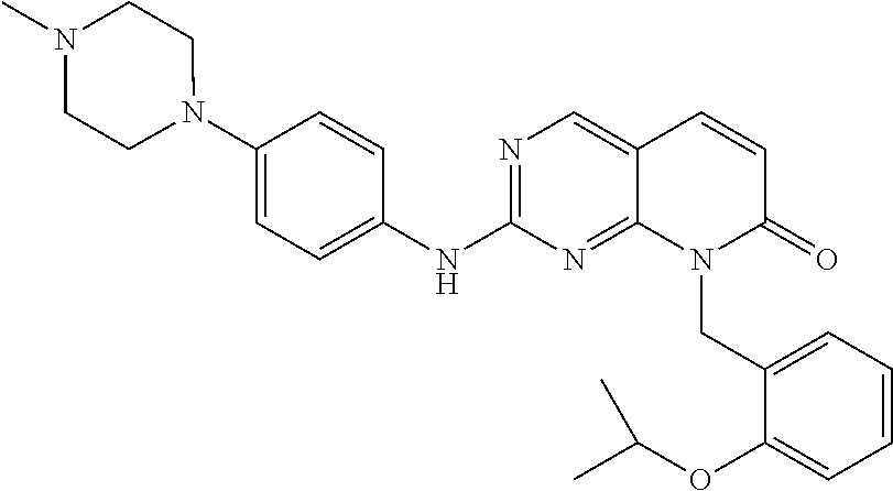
N1(C2=CC=C(NC3=NC=C4C(=N3)N(CC3=CC=CC=C3OC(C)C)C(=O)C=C4)C=C2)CCN(C)CC1
